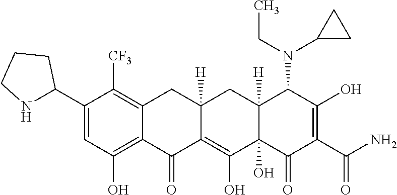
C1(C2NCCC2)=CC(O)=C2C(=C1[CF3])CC1([H])CC3([H])C(N(C4CC4)CC)C(O)=C(C(=O)N)C(=O)C3(O)C(O)=C1C2=O
